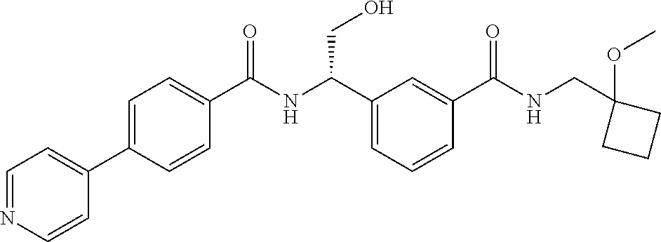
C1(C2=CC=NC=C2)=CC=C(C(NC(C2=CC=CC(C(NCC3(OC)CCC3)=O)=C2)CO)=O)C=C1
